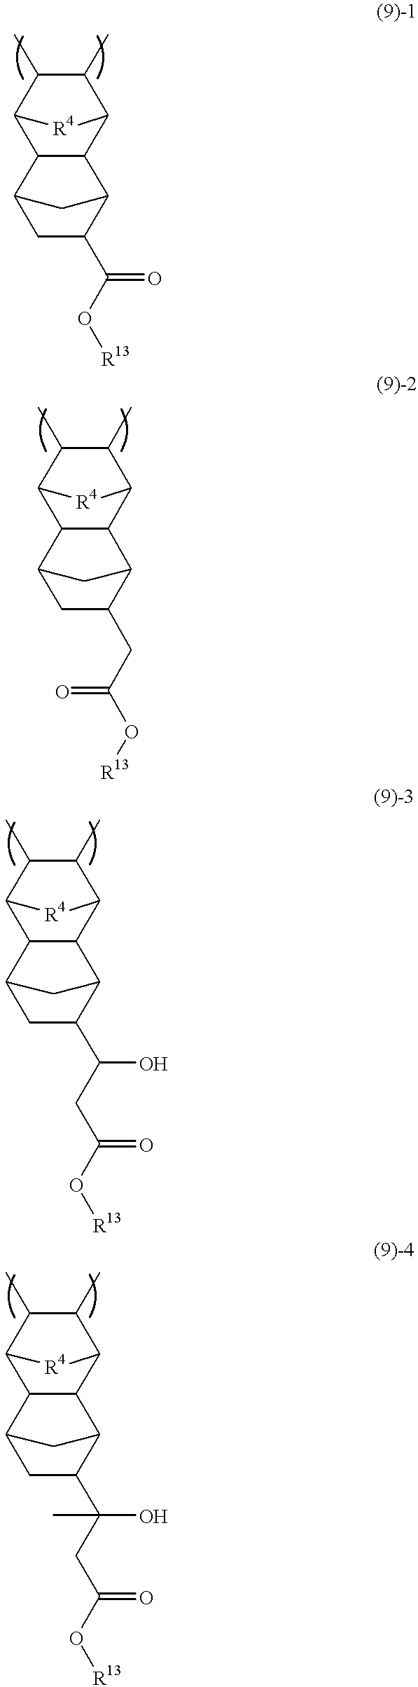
C1C(C(O[R13])=O)C2C3C(C1C2)C1C(C)C(C)C3[R4]1.C1C(CC(O[R13])=O)C2C3C(C1C2)C1C(C)C(C)C3[R4]1.C1C(C(CC(O[R13])=O)O)C2C3C(C1C2)C1C(C)C(C)C3[R4]1.C1C(C(CC(O[R13])=O)(O)C)C2C3C(C1C2)C1C(C)C(C)C3[R4]1
